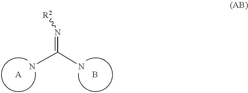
N(=C(N)N)[R2].[A].B
